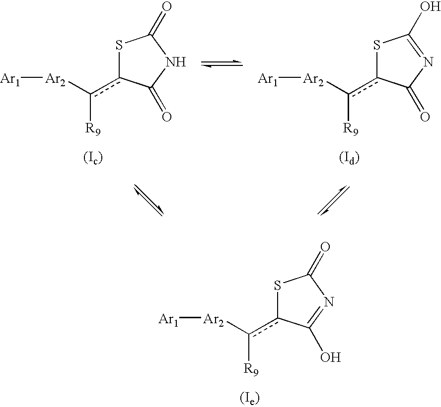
S1c(c([Ar2][Ar1])[R9])C(=O)NC1=O.S1c(c([Ar2][Ar1])[R9])C(=O)N=C1O.S1c(c([Ar2][Ar1])[R9])C(O)=NC1=O
